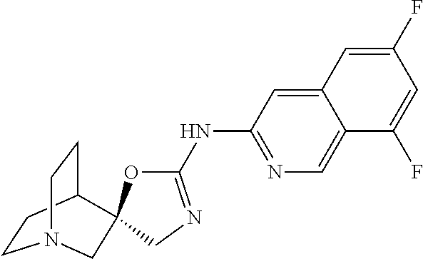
C1CC2CCN1CC21OC(NC2=NC=C3C(=C2)C=C(F)C=C3F)=NC1
